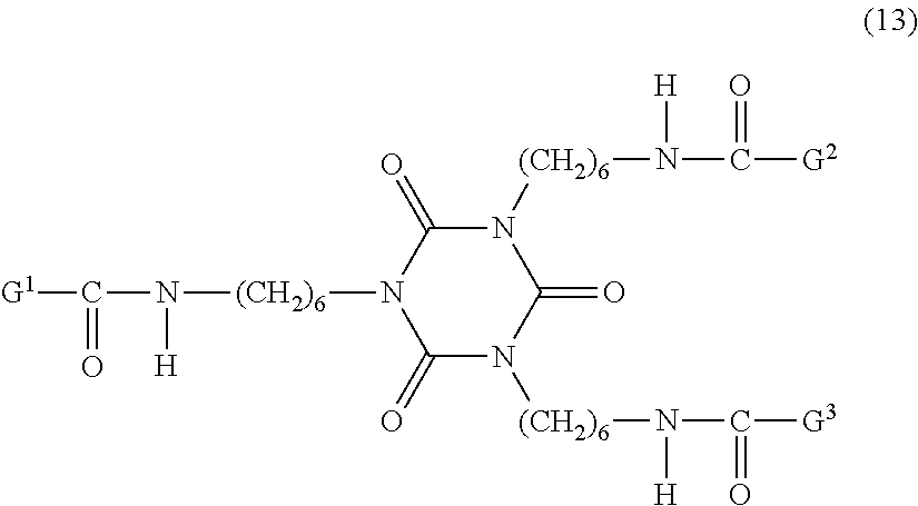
N1([(CH2)6]N(C([G2])=O)[H])C(=O)N([(CH2)6]N(C([G1])=O)[H])C(=O)N([(CH2)6]N(C([G3])=O)[H])C1=O
